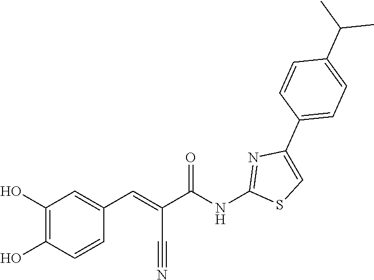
C1(C(C)C)=CC=C(C2=CSC(NC(C(=CC3=CC(O)=C(O)C=C3)C#N)=O)=N2)C=C1
